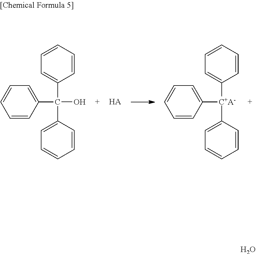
C1(C(O)(C2=CC=CC=C2)C2=CC=CC=C2)=CC=CC=C1.[HA].C1([C+A-](C2=CC=CC=C2)C2=CC=CC=C2)=CC=CC=C1.O
